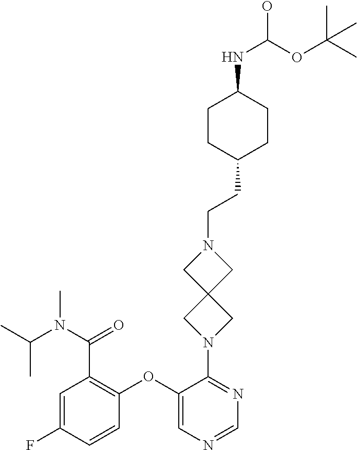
C1(OC2=C(C(N(C(C)C)C)=O)C=C(F)C=C2)=CN=CN=C1N1CC2(C1)CN(CCC1CCC(NC(O)OC(C)(C)C)CC1)C2
